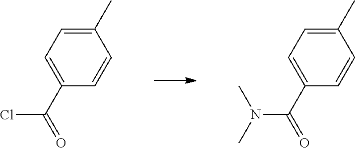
CC1=CC=C(C(Cl)=O)C=C1.CC1=CC=C(C(N(C)C)=O)C=C1
